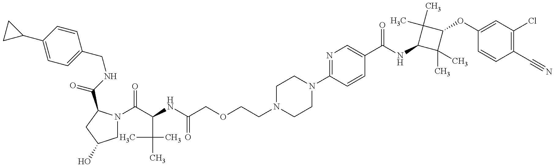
C1=C(C2CC2)C=CC(CNC(=O)C2N(C(C(NC(COCCN3CCN(C4=NC=C(C(NC5C(C)(C)C(OC6=CC(Cl)=C(C#N)C=C6)C5(C)C)=O)C=C4)CC3)=O)C(C)(C)C)=O)CC(O)C2)=C1
